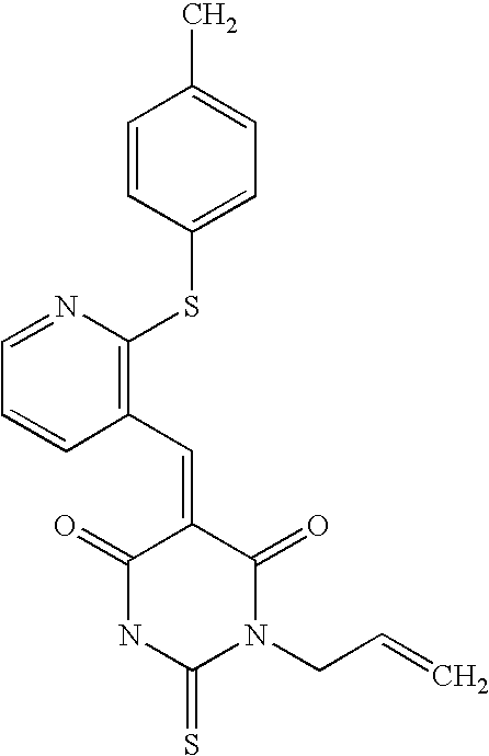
C1=CC(SC2=C(C=C3C(=O)NC(=S)N(CC=C)C3=O)C=CC=N2)=CC=C1C
